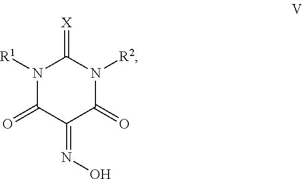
N1([R1])C(=O)C(=NO)C(=O)N([R2])C1=[X]
